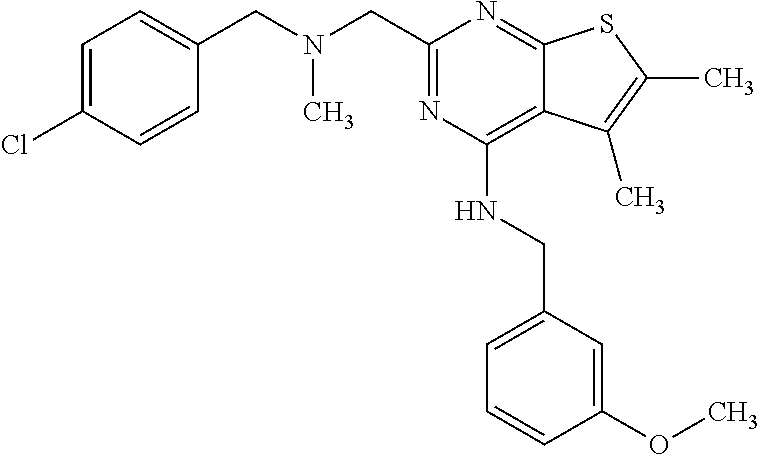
N(CC1=NC(NCC2=CC=CC(OC)=C2)=C2C(=N1)SC(C)=C2C)(CC1=CC=C(Cl)C=C1)C
